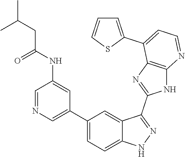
C1=NC=C(C2=CC=C3C(=C2)C(C2=NC4=C(N2)N=CC=C4C2=CC=CS2)=NN3)C=C1NC(=O)CC(C)C
